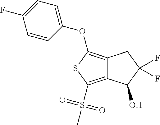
C12=C(OC3=CC=C(F)C=C3)SC(S(C)(=O)=O)=C1C(O)C(F)(F)C2
